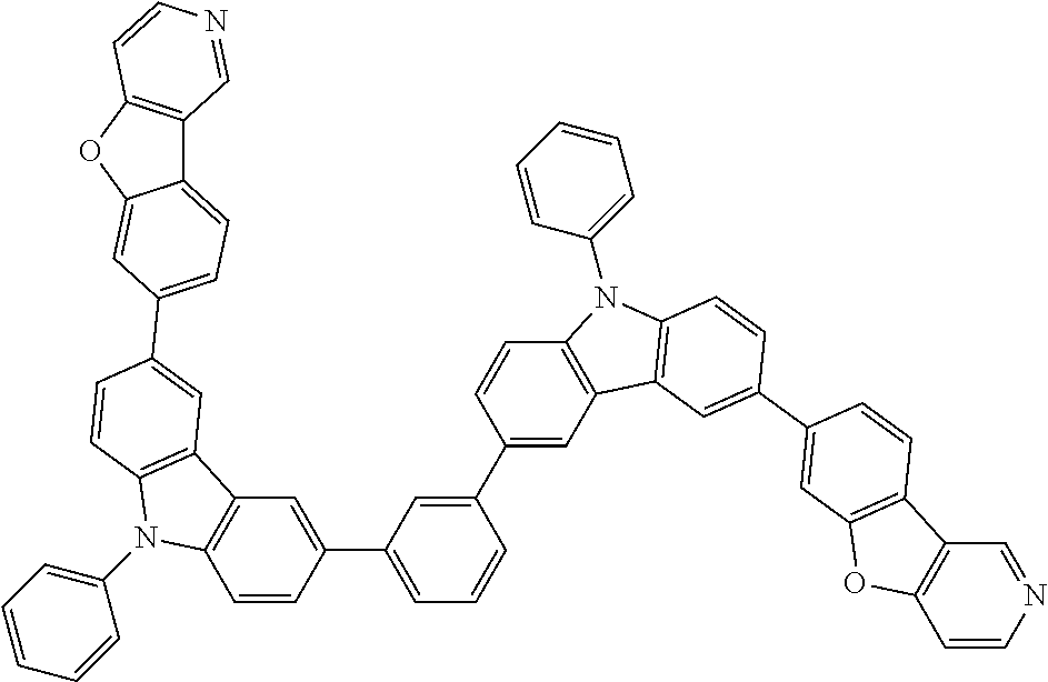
C1(C2=CC=CC(C3=CC4=C(C=C3)N(C3=CC=CC=C3)C3=C4C=C(C4=CC5=C(C6=C(C=CN=C6)O5)C=C4)C=C3)=C2)=CC2=C(C=C1)N(C1=CC=CC=C1)C1=C2C=C(C2=CC=C3C4=C(OC3=C2)C=CN=C4)C=C1
